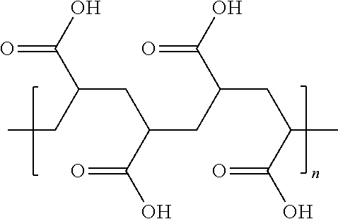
C(C(CC(CC(CC)C(=O)O)C(=O)O)C(=O)O)C(C(=O)O)C
